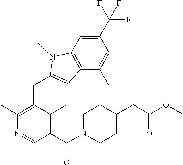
C1(C(F)(F)F)=CC2=C(C(C)=C1)C=C(CC1=C(C)N=CC(C(N3CCC(CC(OC)=O)CC3)=O)=C1C)N2C
